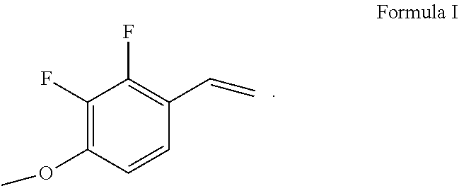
C1(F)=C(OC)C=CC(C=C)=C1F
